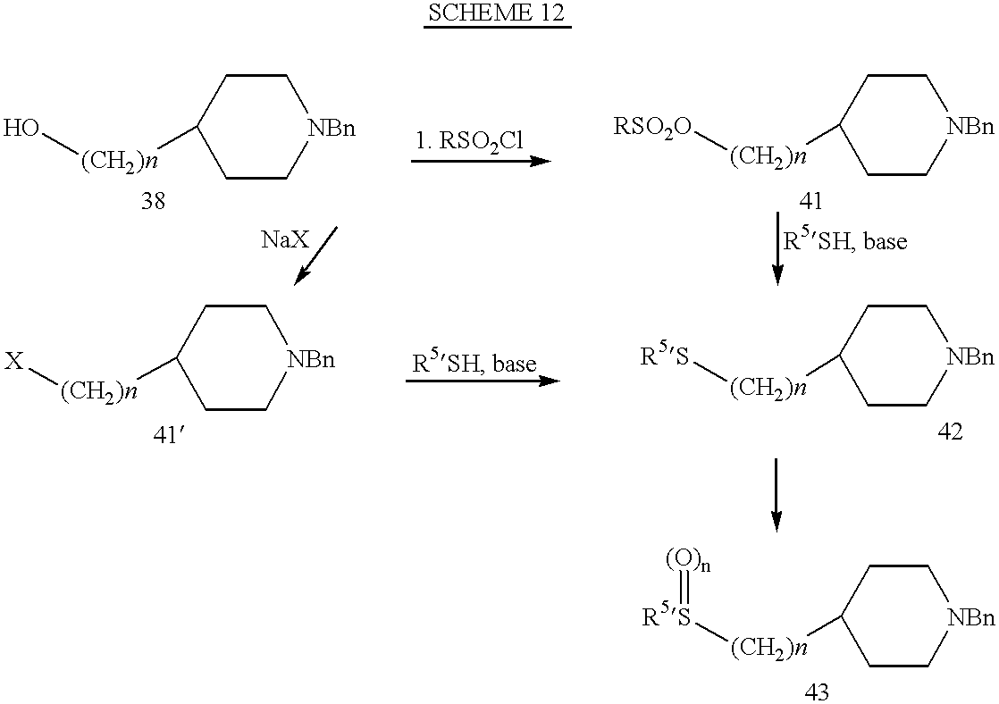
C1C[NBn]CCC1[(CH2)n]O.C1C[NBn]CCC1[(CH2)n][RSO2O].C1C[NBn]CCC1[(CH2)n][X].C1C[NBn]CCC1[(CH2)n][R5S].C1C[NBn]CCC1[(CH2)n][R5S]=[(O)n]
